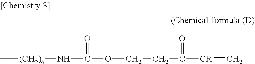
C[(CH2)6]NC(OCCC([CR]=C)=O)=O
